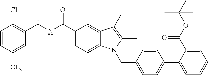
C1=CC([CF3])=CC(C(NC(C2=CC=C3C(=C2)C(C)=C(C)N3CC2=CC=C(C3=CC=CC=C3C(OC(C)(C)C)=O)C=C2)=O)C)=C1Cl
